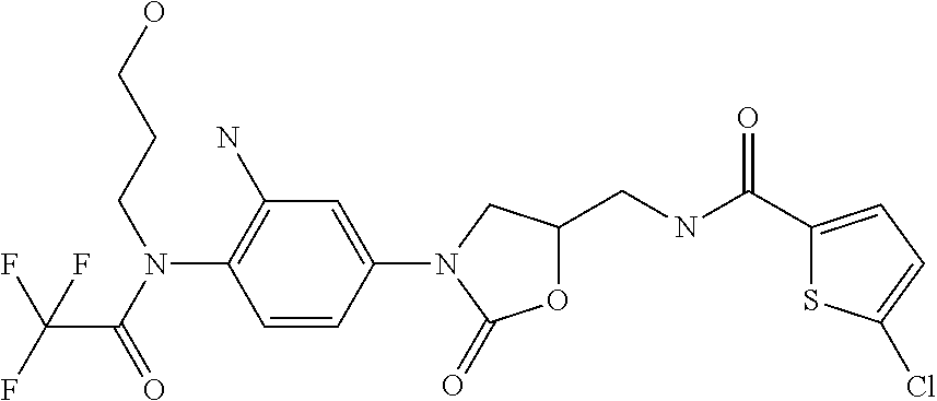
C1(C(NCC2OC(=O)N(C3=CC(N)=C(N(CCCO)C(C(F)(F)F)=O)C=C3)C2)=O)=CC=C(Cl)S1
